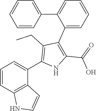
C1=CC2=C(C(C3=C(CC)C(C4=CC=CC=C4C4=CC=CC=C4)=C(C(=O)O)N3)=C1)C=CN2
